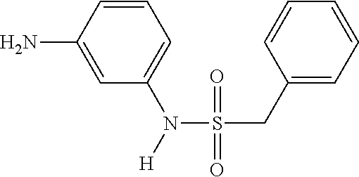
C1(N)=CC(N([H])S(CC2=CC=CC=C2)(=O)=O)=CC=C1
